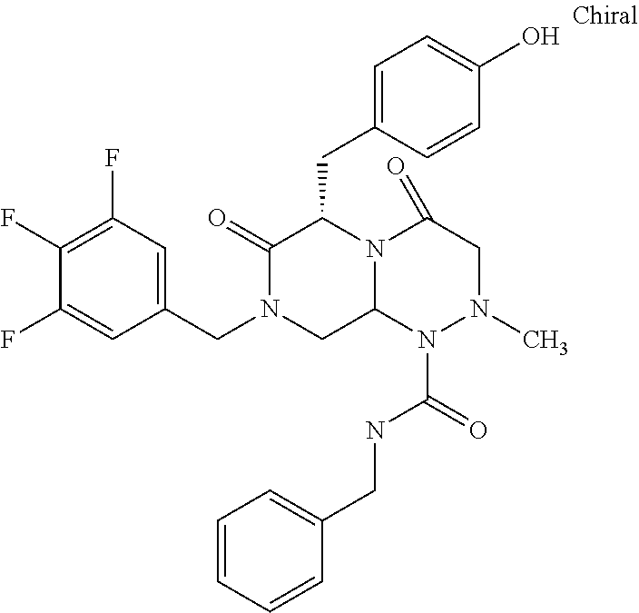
C1(CN2CC3N(C(CC4=CC=C(O)C=C4)C2=O)C(=O)CN(C)N3C(=O)NCC2=CC=CC=C2)=CC(F)=C(F)C(F)=C1
